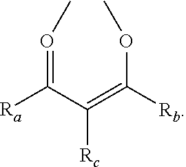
O(C(=C(C(=OC)[Ra])[Rc])[Rb])C
